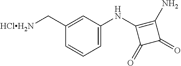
C1=CC(C[HClH2N])=CC(NC2=C(N)C(=O)C2=O)=C1
